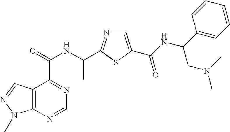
C12=C(N=CN=C1C(=O)NC(C)C1=NC=C(C(NC(C3=CC=CC=C3)CN(C)C)=O)S1)N(C)N=C2
